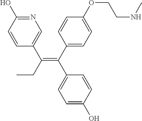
N1=C(O)C=CC(C(CC)=C(C2=CC=C(OCCNC)C=C2)C2=CC=C(O)C=C2)=C1
